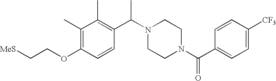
C(OC1=C(C)C(C)=C(C(N2CCN(C(C3=CC=C([CF3])C=C3)=O)CC2)C)C=C1)C[MeS]
